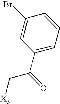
C1(C(=O)C[X3])=CC=CC(Br)=C1
